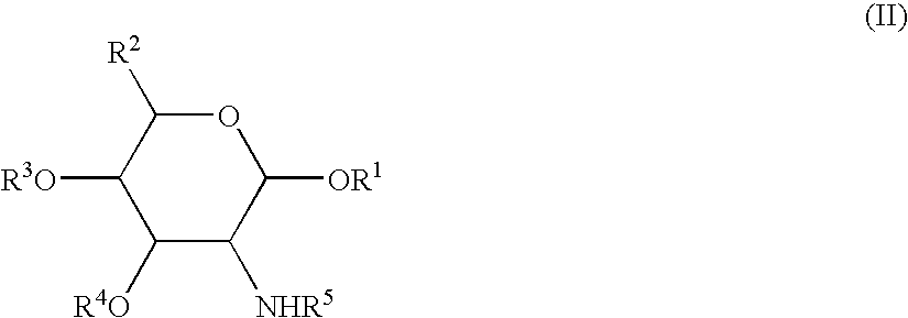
C1([R4O])C([NHR5])C([OR1])OC([R2])C1[R3O]
